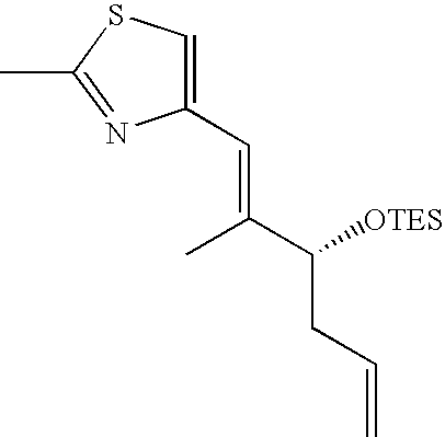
C1(C=C(C([OTES])CC=C)C)=CSC(C)=N1
